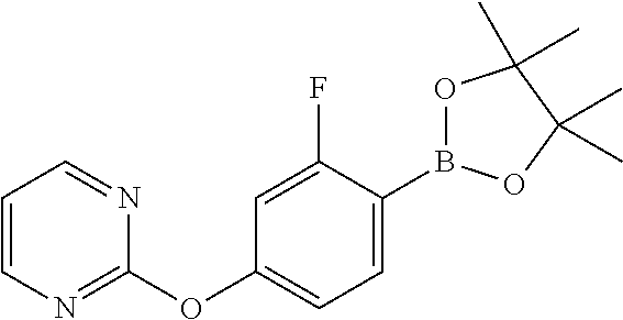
C1(OC2=CC=C(B3OC(C)(C)C(C)(C)O3)C(F)=C2)=NC=CC=N1
